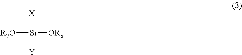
[R7O][Si]([OR8])([X])[Y]
